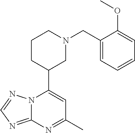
N12C(=NC=N1)N=C(C)C=C2C1CN(CC2=CC=CC=C2OC)CCC1
